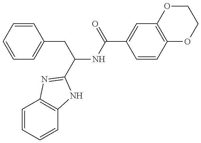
C1=CC=CC2=C1N=C(C(NC(=O)C1=CC3=C(C=C1)OCCO3)CC1=CC=CC=C1)N2
